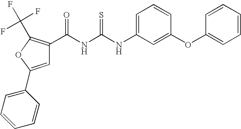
C(NC(NC1=CC=CC(OC2=CC=CC=C2)=C1)=S)(=O)C1=C(C(F)(F)F)OC(C2=CC=CC=C2)=C1
